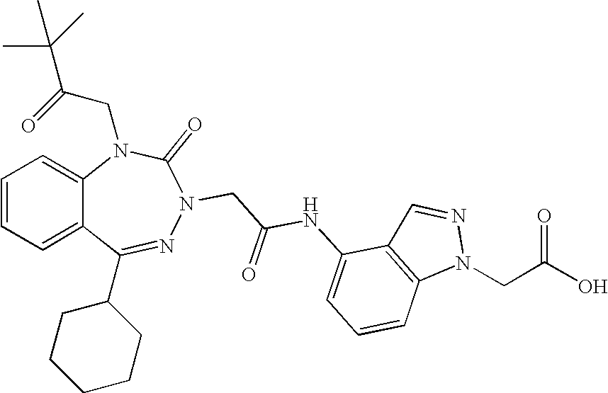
C1=CC=C2C(=C1)N(CC(=O)C(C)(C)C)C(=O)N(CC(NC1=CC=CC3=C1C=NN3CC(O)=O)=O)N=C2C1CCCCC1
